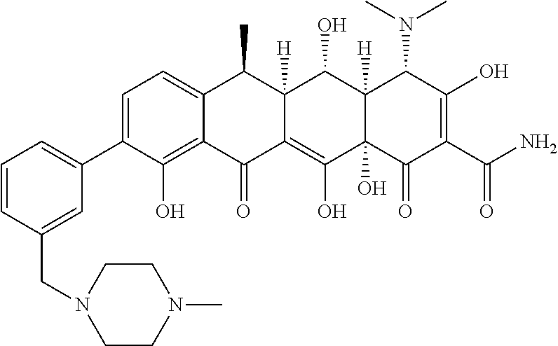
C1=C(C2=CC=CC(CN3CCN(C)CC3)=C2)C(O)=C2C(=C1)C(C)C1([H])C(=C(O)C3(O)C([H])(C1O)C(N(C)C)C(O)=C(C(N)=O)C3=O)C2=O
